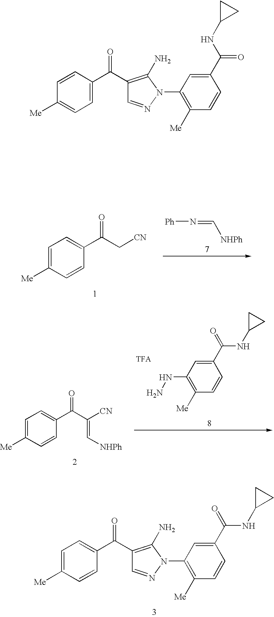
C1=C([Me])C=CC(C(=O)C[CN])=C1.[Ph]N=C[NHPh].C1=C([Me])C=CC(C(=O)C2=C(N)N(C3=C([Me])C=CC(C(=O)NC4CC4)=C3)N=C2)=C1.C1=C([Me])C=CC(C(=O)C([CN])=C[NHPh])=C1.C1(NN)=C([Me])C=CC(C(=O)NC2CC2)=C1.C1=CC(C(=O)C2=C(N)N(C3=C([Me])C=CC(C(NC4CC4)=O)=C3)N=C2)=CC=C1[Me]
